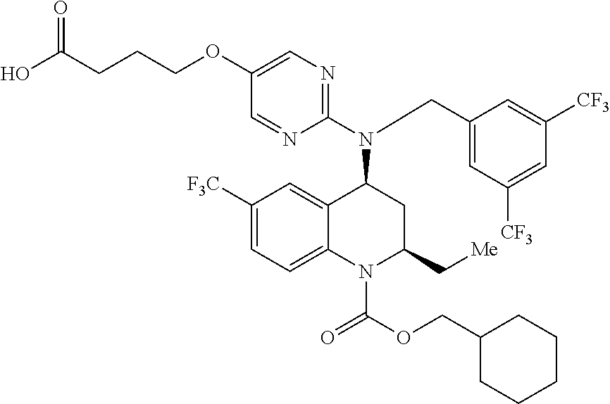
C1([F3C])=CC=C2C(=C1)C(N(C1=NC=C(OCCCC(O)=O)C=N1)CC1=CC([CF3])=CC([CF3])=C1)CC(C[Me])N2C(OCC1CCCCC1)=O
